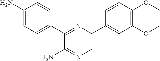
C1(N)=CC=C(C2=NC(C3=CC(OC)=C(OC)C=C3)=CN=C2N)C=C1
